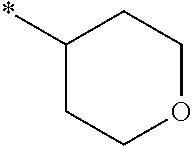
C1OCCC(*)C1
